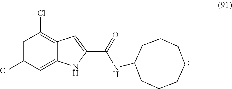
C1=C(Cl)C=C2C(=C1Cl)C=C(C(NC1CCCCCCC1)=O)N2
